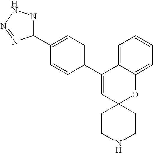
C1(C2=CC=C(C3=CC4(OC5=CC=CC=C35)CCNCC4)C=C2)=NNN=N1
